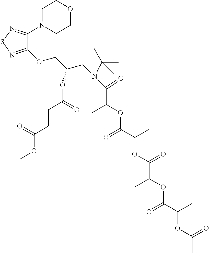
C1(OCC(CN(C(C)(C)C)C(C(C)OC(=O)C(OC(=O)C(C)OC(=O)C(OC(=O)C)C)C)=O)OC(CCC(OCC)=O)=O)=NSN=C1N1CCOCC1
